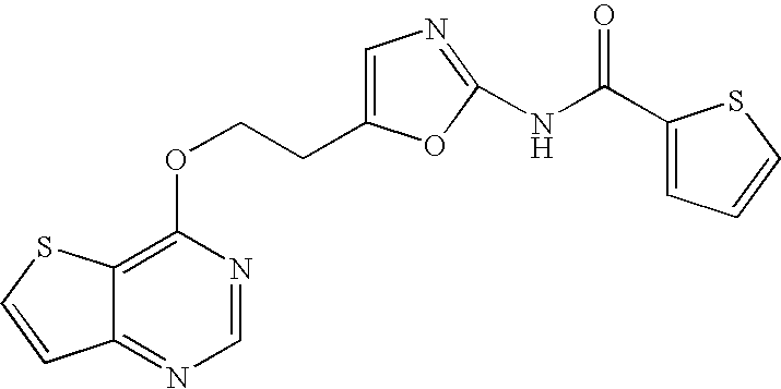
C12=NC=NC(OCCC3=CN=C(NC(=O)C4=CC=CS4)O3)=C1SC=C2
